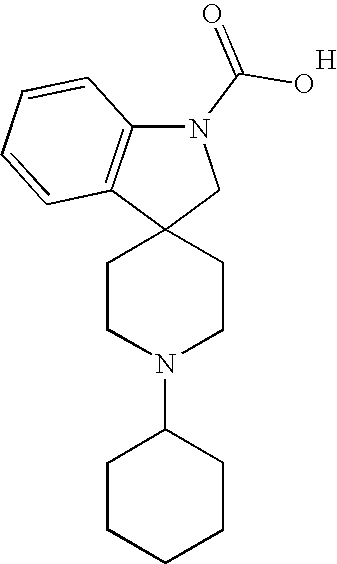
C1CN(C2CCCCC2)CCC12CN(C(O)=O)C1=C2C=CC=C1.[H]
